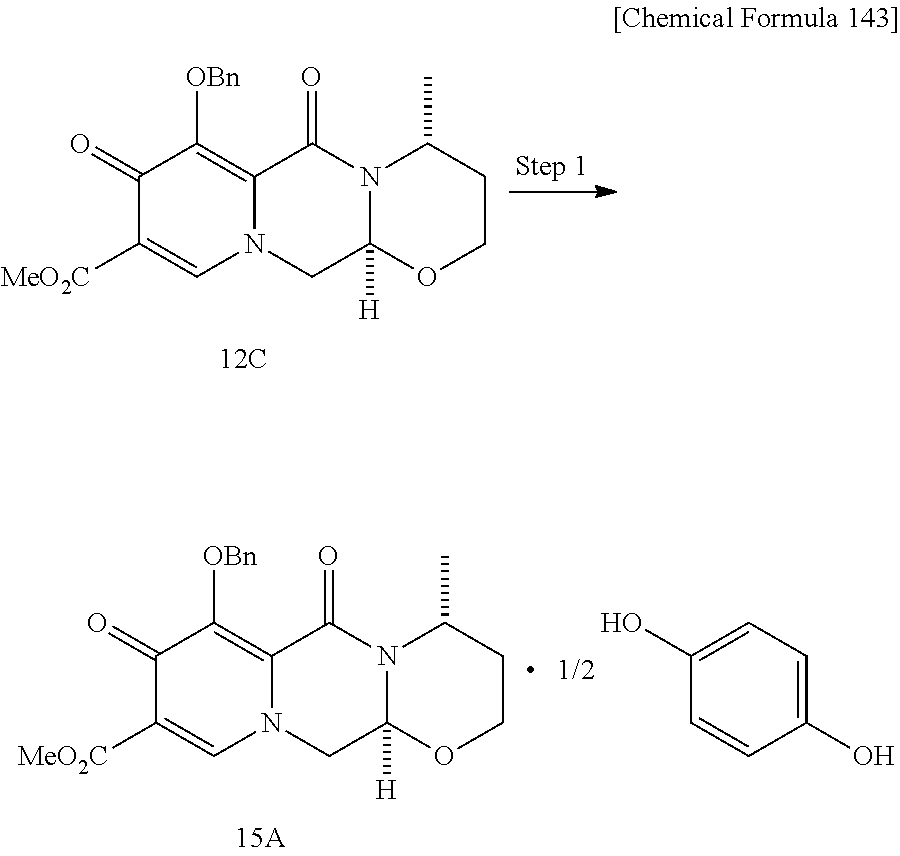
C1(=O)C([MeO2C])=CN2C(=C1[OBn])C(=O)N1C([H])(C2)OCCC1C.C1(=O)C([MeO2C])=CN2C(=C1[OBn])C(=O)N1C([H])(C2)OCCC1C.C1=CC(O)=CC=C1O
